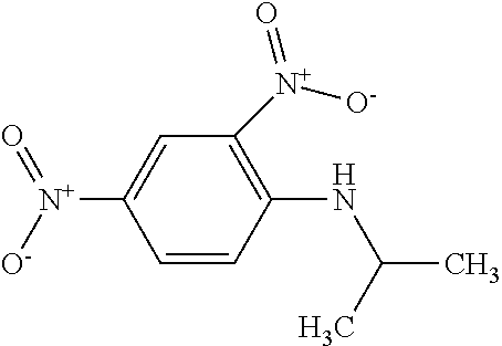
C1=CC(NC(C)C)=C([N+]([O-])=O)C=C1[N+](=O)[O-]
